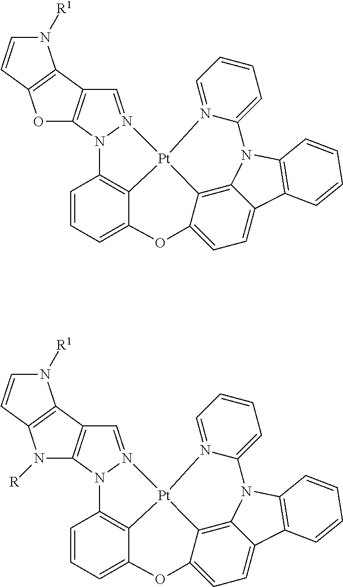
[Pt]123N4=CC5=C(N4C4=C1C(=CC=C4)OC1=CC=C4C(=C21)N(C1=CC=CC=N31)C1=C4C=CC=C1)N([R])C1=C5N([R1])C=C1.[Pt]123N4=CC5=C(N4C4=C1C(=CC=C4)OC1=CC=C4C(=C21)N(C1=CC=CC=N31)C1=C4C=CC=C1)OC1=C5N([R1])C=C1
